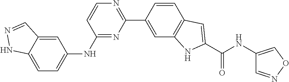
C1=CC(C2=NC=CC(NC3=CC=C4C(=C3)C=NN4)=N2)=CC2=C1C=C(C(NC1=CON=C1)=O)N2
